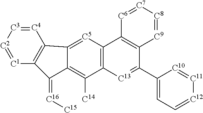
C1(=[C16][C15])C2=C([C14])C3=C([C5]=C2C2=C1[C1]=[C2][C3]=[C4]2)C1=C(C(C2=CC=[C12][C11]=[C10]2)=[C13]3)[C9]=[C8][C7]=[C6]1
